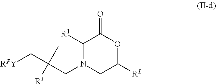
C1([R1])N(CC(C[RPY])(C)[RL])CC([RL])OC1=O
